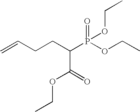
C=CCCC(C(OCC)=O)P(OCC)(=O)OCC
